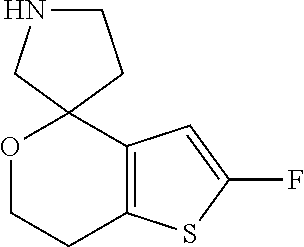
O1CCC2=C(C=C(F)S2)C12CCNC2
